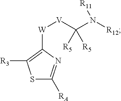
[W]([V]C(N([R12])[R11])([R5])[R5])C1=C([R3])SC([RA])=N1
